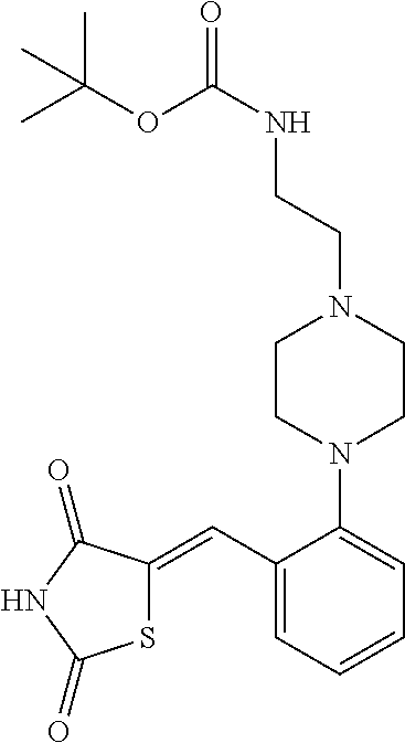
S1C(=CC2=CC=CC=C2N2CCN(CCNC(OC(C)(C)C)=O)CC2)C(=O)NC1=O
